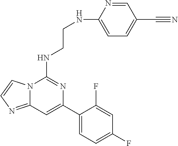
C12=NC=CN1C(NCCNC1=CC=C(C#N)C=N1)=NC(C1=CC=C(F)C=C1F)=C2
